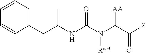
C1=CC(CC(NC(N(C(C([Z])=O)[AA])[Rcc3])=O)C)=CC=C1
